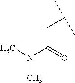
N(C)(C)C(=O)CC(C)C
